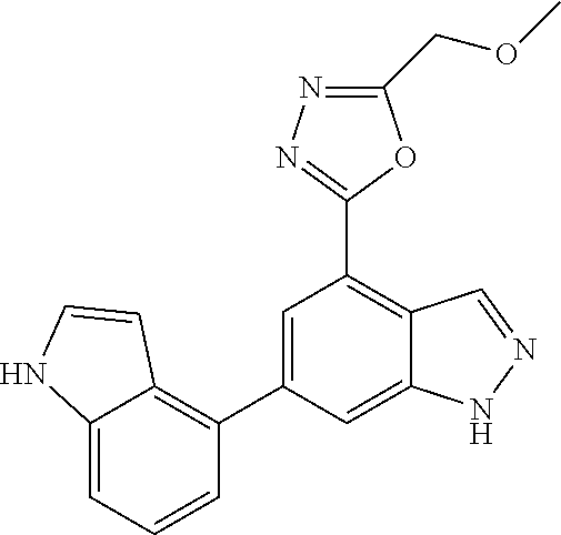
C1=C(C2=C3C(=CC=C2)NC=C3)C=C2C(=C1C1=NN=C(COC)O1)C=NN2
